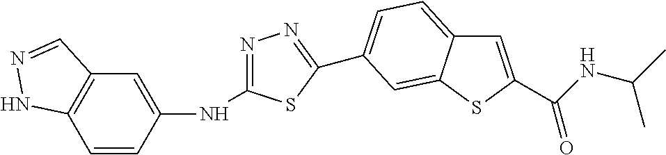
C1=C(C(=O)NC(C)C)SC2=CC(C3=NN=C(NC4=CC5=C(C=C4)NN=C5)S3)=CC=C12
